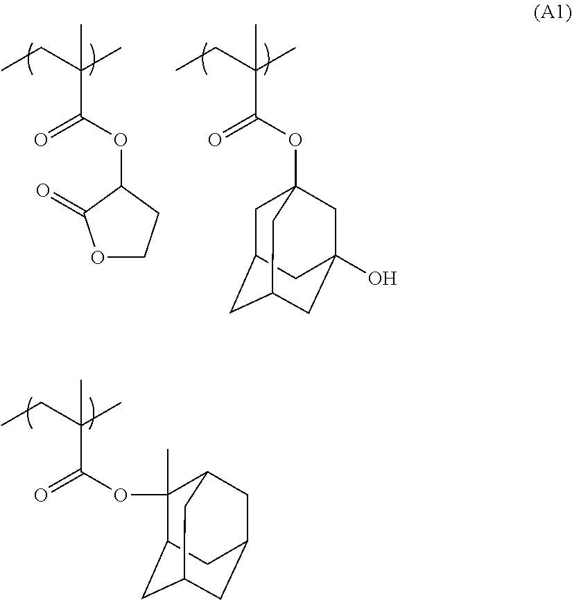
O1CCC(OC(=O)C(CC)(C)C)C1=O.O(C(=O)C(CC)(C)C)C12CC3CC(CC(O)(C1)C3)C2.O(C(=O)C(CC)(C)C)C1(C)C2CC3CC(CC1C3)C2
